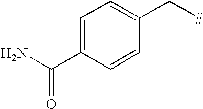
C1=C(C(N)=O)C=CC(C[#])=C1
